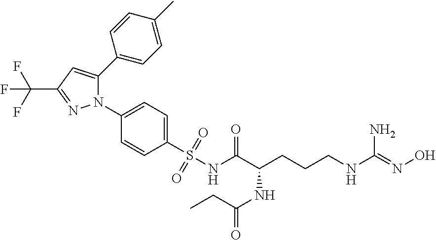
C1=C(C2=CC=C(C)C=C2)N(C2=CC=C(S(NC(C(NC(=O)CC)CCCNC(=NO)N)=O)(=O)=O)C=C2)N=C1C(F)(F)F
